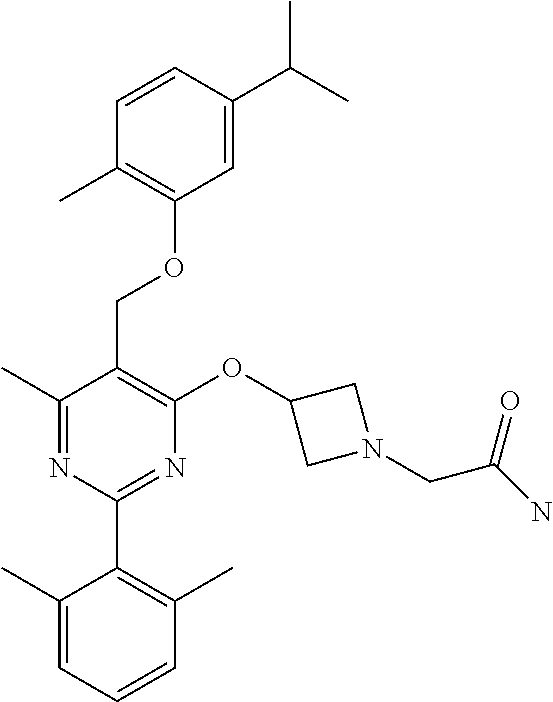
C1=C(C(C)C)C=CC(C)=C1OCC1=C(OC2CN(CC(N)=O)C2)N=C(C2=C(C)C=CC=C2C)N=C1C
